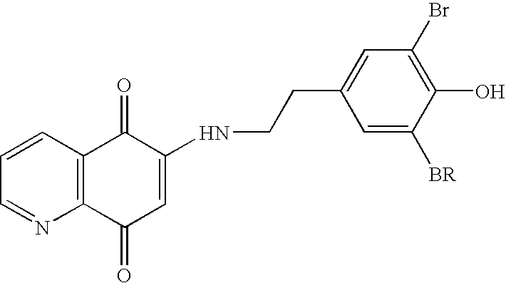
C1=NC2=C(C=C1)C(=O)C(NCCC1=CC(Br)=C(O)C([BR])=C1)=CC2=O
